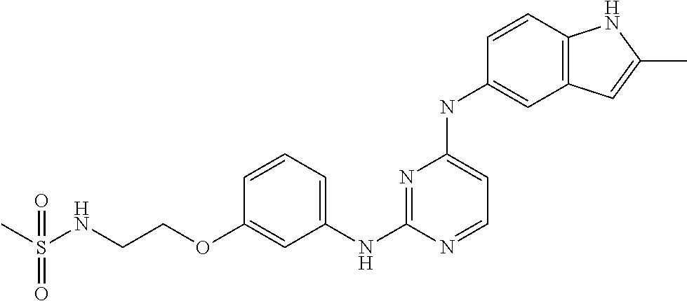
C1=CC=C(NC2=NC(NC3=CC4=C(C=C3)NC(C)=C4)=CC=N2)C=C1OCCNS(C)(=O)=O
